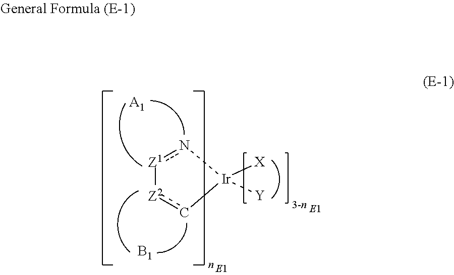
n1[Z1][Z2]c[Ir]1([X])[Y].[A1].[B1]
